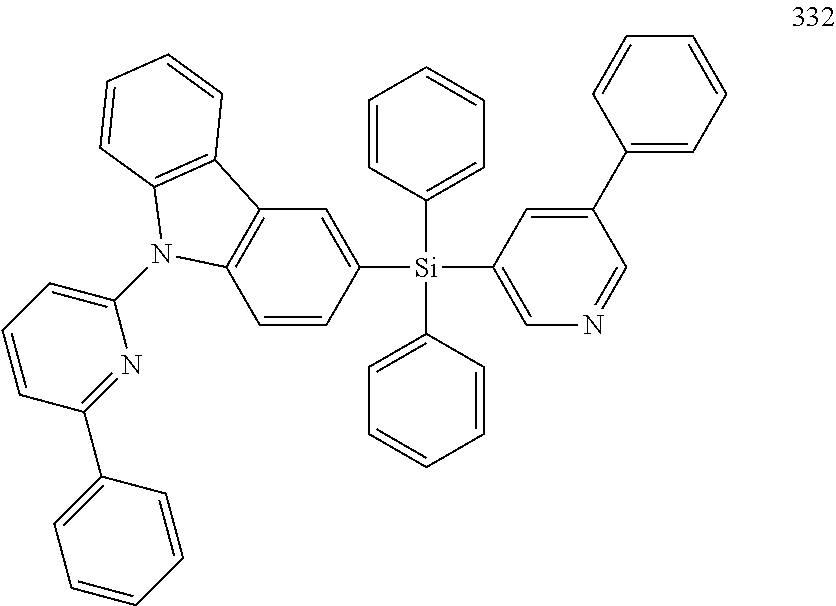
[Si](C1=CC=CC=C1)(C1=CC=CC=C1)(C1=CN=CC(C2=CC=CC=C2)=C1)C1=CC2=C(C=C1)N(C1=CC=CC(C3=CC=CC=C3)=N1)C1=C2C=CC=C1
